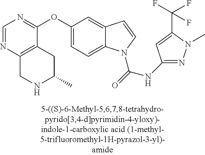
C1=NC2=C(C(OC3=CC=C4C(=C3)C=CN4C(=O)NC3=NN(C)C(C(F)(F)F)=C3)=N1)CC(C)NC2
